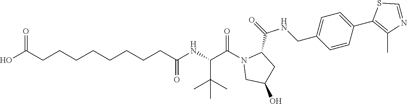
C1(C(=O)NCC2=CC=C(C3=C(C)N=CS3)C=C2)CC(O)CN1C(C(NC(CCCCCCCCC(O)=O)=O)C(C)(C)C)=O
